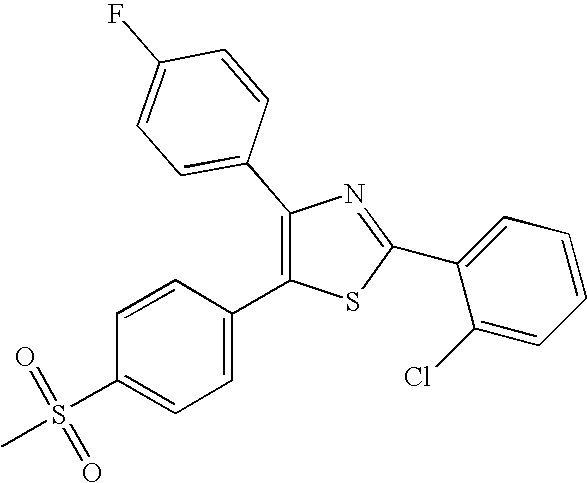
C1=CC(S(C)(=O)=O)=CC=C1C1=C(C2=CC=C(F)C=C2)N=C(C2=CC=CC=C2Cl)S1
